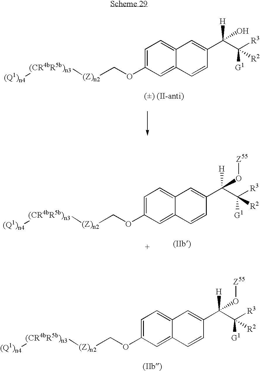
C1=C(OC[(Z)n2][(CR4bR5b)n3][(Q1)n4])C=C2C(=C1)C=C(C(C([R3])([G1])[R2])([H])O)C=C2.[() (II-anti)].C1=C(OC[(Z)n2][(CR4bR5b)n3][(Q1)n4])C=C2C(=C1)C=C(C(C([R3])([G1])[R2])(O[Z55])[H])C=C2.C1=C(OC[(Z)n2][(CR4bR5b)n3][(Q1)n4])C=C2C(=C1)C=C(C(C([R3])([G1])[R2])([H])O[Z55])C=C2
